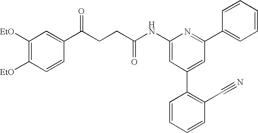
C1(NC(CCC(C2=CC([EtO])=C([EtO])C=C2)=O)=O)=CC(C2=C(C#N)C=CC=C2)=CC(C2=CC=CC=C2)=N1
